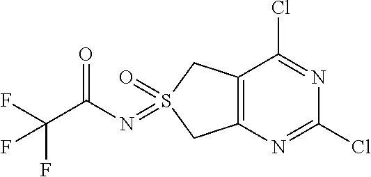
C12=C(N=C(Cl)N=C1Cl)CS(=O)(=NC(=O)C(F)(F)F)C2
